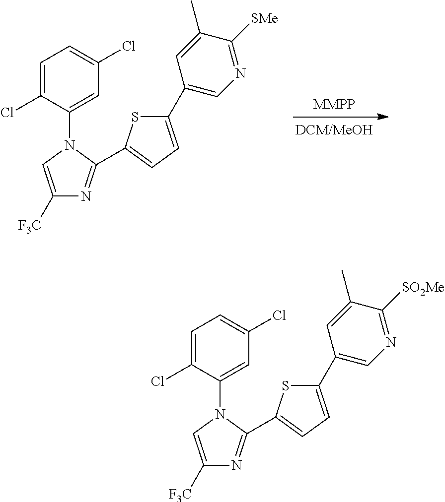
C1=C(Cl)C=C(N2C=C([F3C])N=C2C2=CC=C(C3=CN=C([SMe])C(C)=C3)S2)C(Cl)=C1.C1=C(Cl)C=C(N2C=C([F3C])N=C2C2=CC=C(C3=CN=C([SO2Me])C(C)=C3)S2)C(Cl)=C1
